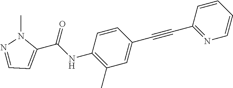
C1=CC(NC(C2=CC=NN2C)=O)=C(C)C=C1C#CC1=NC=CC=C1
